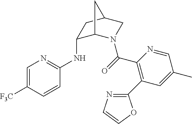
C1(NC2=NC=C([F3C])C=C2)C2N(C(=O)C3=C(C4=NC=CO4)C=C(C)C=N3)CC(C1)C2
